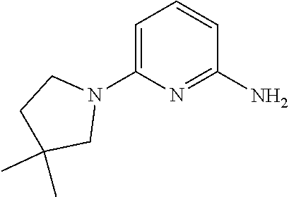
C1=C(N2CCC(C)(C)C2)N=C(N)C=C1
